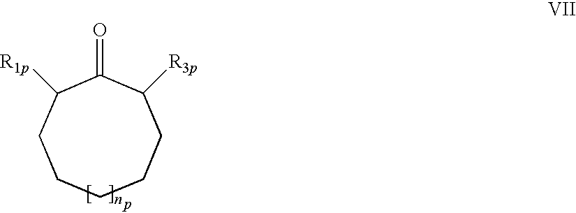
O=C1C([R1p])CCCCCC1[R3p]
